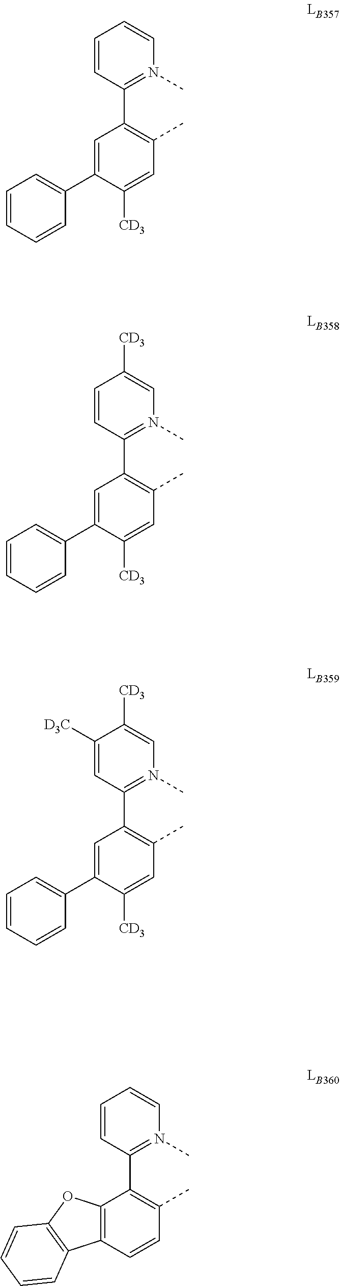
C1=C(C2=CC=CC=C2)C([CD3])=CC(C)=C1C1=N(C)C=C([CD3])C=C1.C1=C(C2=CC=CC=C2)C([CD3])=CC(C)=C1C1=N(C)C=C([CD3])C([D3C])=C1.C12=C(C=CC(C)=C1C1=N(C)C=CC=C1)C1=C(O2)C=CC=C1.C1=C(C2=CC=CC=C2)C([CD3])=CC(C)=C1C1=N(C)C=CC=C1
